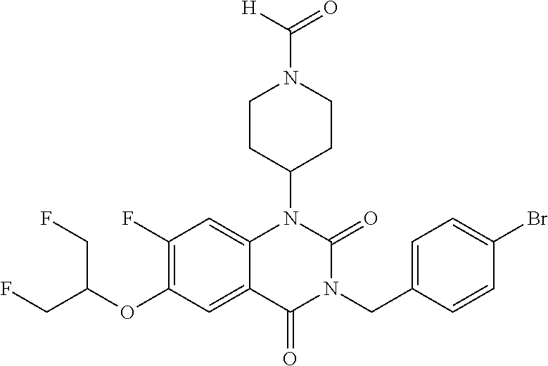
C12=CC(F)=C(OC(CF)CF)C=C1C(=O)N(CC1=CC=C(Br)C=C1)C(=O)N2C1CCN(C([H])=O)CC1
